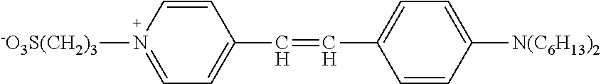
C1=CC(C=CC2=CC=C([N(C6H13)2])C=C2)=CC=N1[-O3S(CH2)3]
